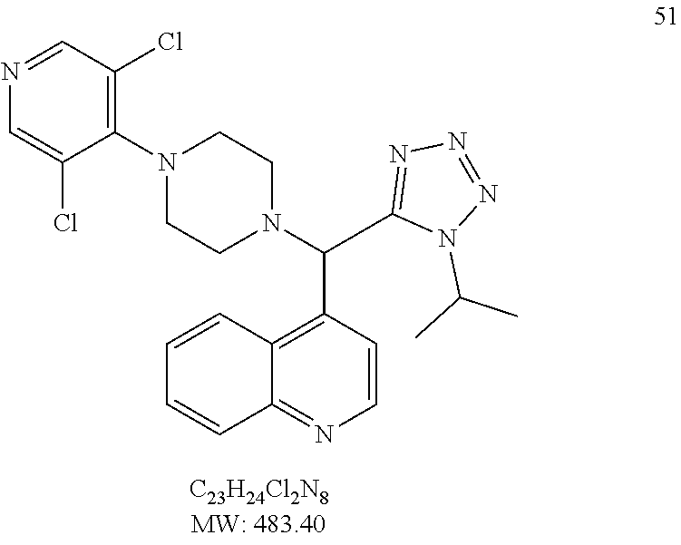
N1(C(C)C)C(C(N2CCN(C3=C(Cl)C=NC=C3Cl)CC2)C2=C3C(=NC=C2)C=CC=C3)=NN=N1
